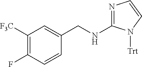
N1=C(NCC2=CC([F3C])=C(F)C=C2)N([Trt])C=C1
